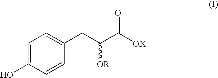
C1=C(O)C=CC(CC(C([OX])=O)[OR])=C1
